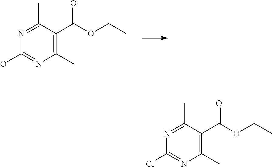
N1=C(C)C(C(OCC)=O)=C(C)N=C1O.N1=C(C)C(C(OCC)=O)=C(C)N=C1Cl
